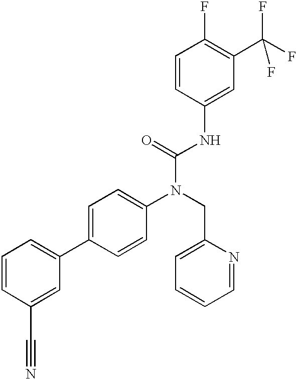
C1=CC(C#N)=CC(C2=CC=C(N(CC3=CC=CC=N3)C(=O)NC3=CC(C(F)(F)F)=C(F)C=C3)C=C2)=C1
